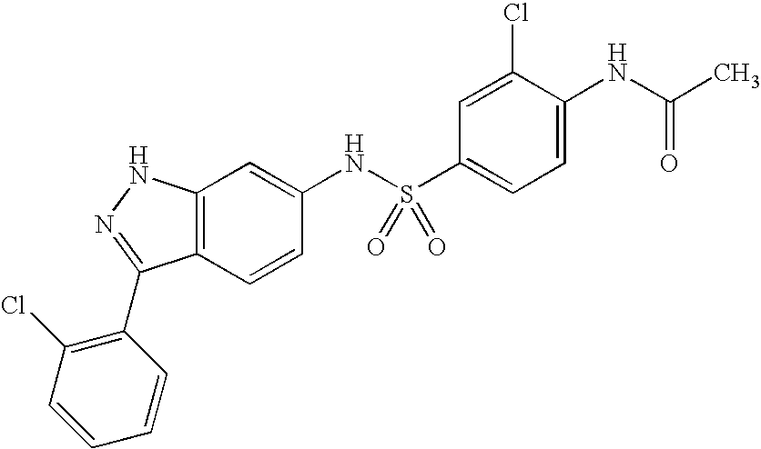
C12=C(C=CC(NS(C3=CC=C(NC(C)=O)C(Cl)=C3)(=O)=O)=C1)C(C1=C(Cl)C=CC=C1)=NN2
